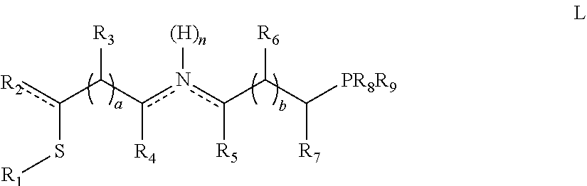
[R2]c(C(c(n(c(C(C([PR8R9])[R7])[R6])[R5])[(H)n])[R4])[R3])S[R1]
